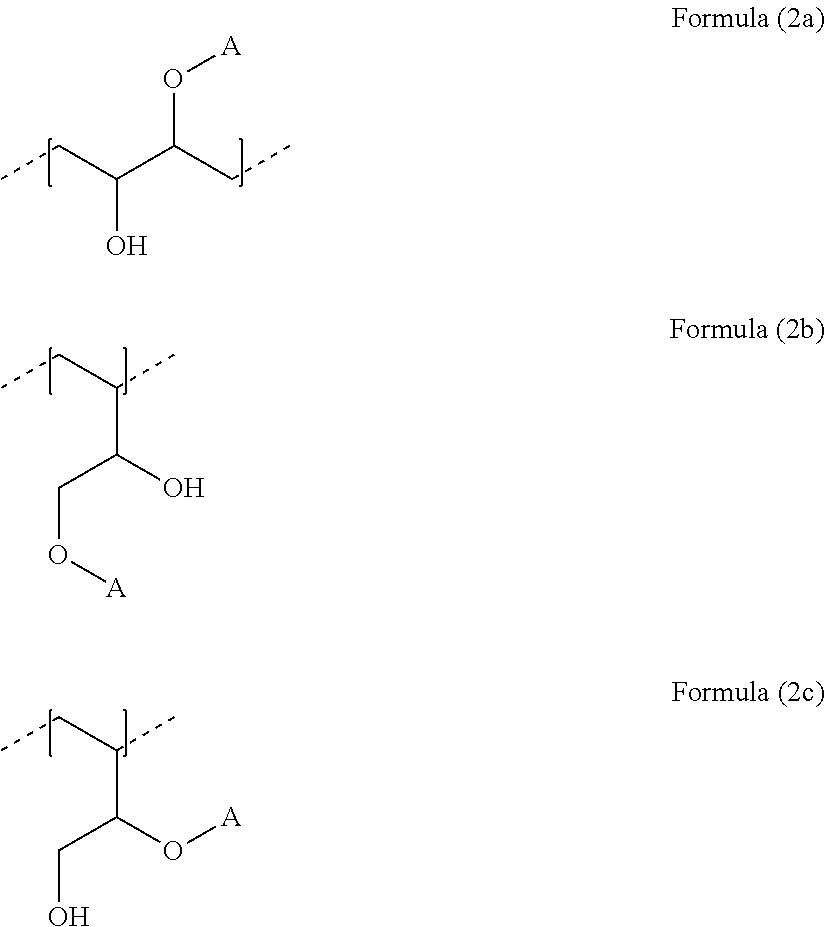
CCC(C(CC)O[A])O.C(O[A])C(O)C(CC)C.C(O)C(O[A])C(CC)C
